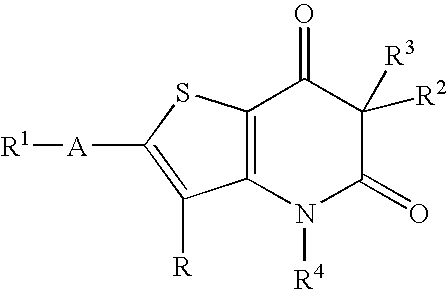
[R1][A]C1=C([R])C2=C(S1)C(=O)C([R2])([R3])C(=O)N2[R4]
